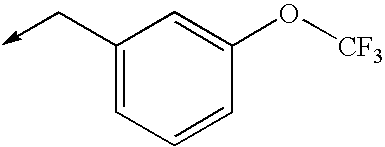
C1(C->C)=CC=CC(O[CF3])=C1
